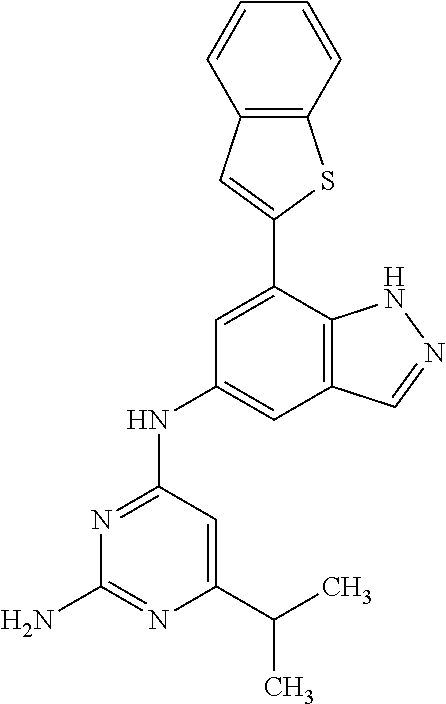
C12=C(C(C3=CC4=C(S3)C=CC=C4)=CC(NC3=NC(N)=NC(C(C)C)=C3)=C1)NN=C2
